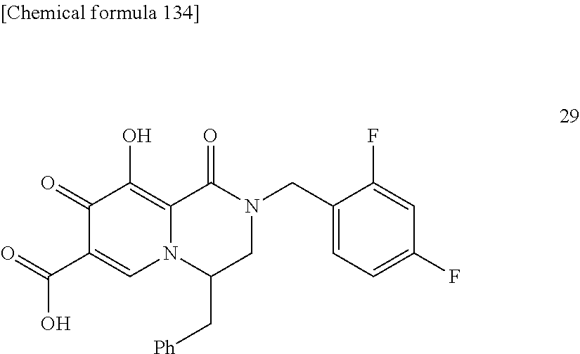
C1(=O)C(C(=O)O)=CN2C(=C1O)C(=O)N(CC1=CC=C(F)C=C1F)CC2C[Ph]
